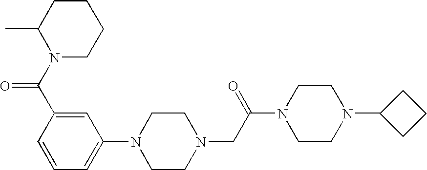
C1=C(N2CCN(CC(N3CCN(C4CCC4)CC3)=O)CC2)C=C(C(N2CCCCC2C)=O)C=C1
